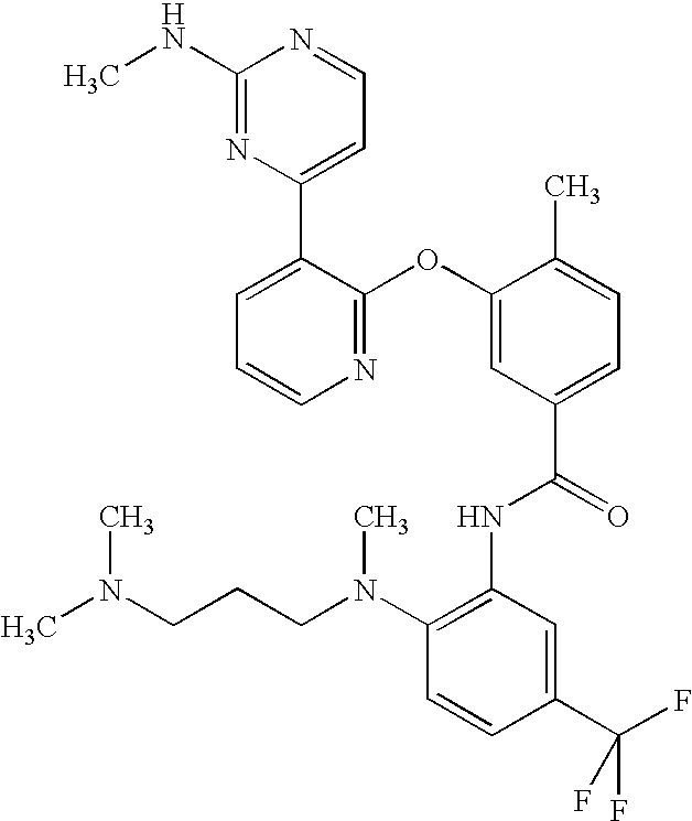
N1=C(OC2=CC(C(=O)NC3=C(N(CCCN(C)C)C)C=CC(C(F)(F)F)=C3)=CC=C2C)C(C2=CC=NC(NC)=N2)=CC=C1
